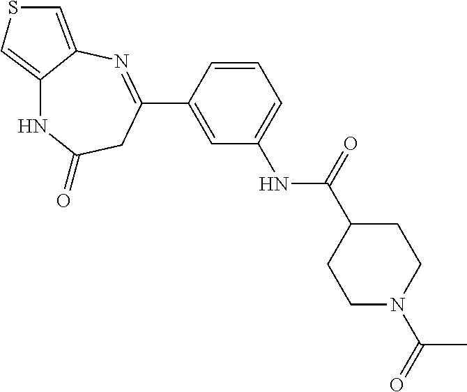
C12=CSC=C1N=C(C1=CC(NC(=O)C3CCN(C(C)=O)CC3)=CC=C1)CC(=O)N2
